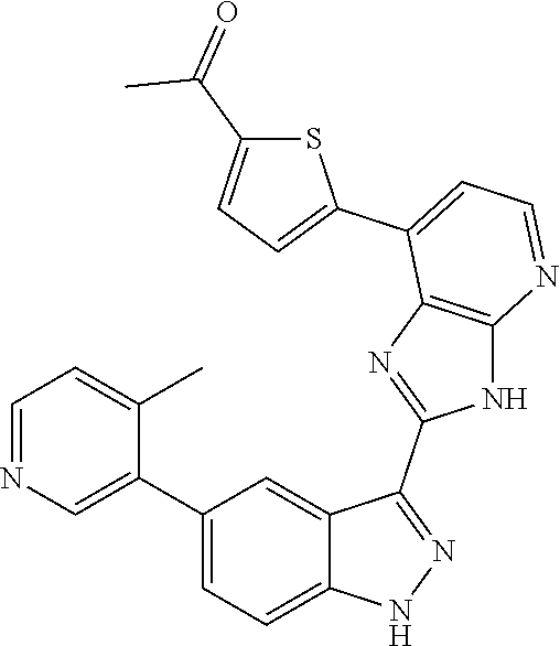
C1=NC=C(C2=CC=C3C(=C2)C(C2=NC4=C(N2)N=CC=C4C2=CC=C(C(=O)C)S2)=NN3)C(C)=C1
